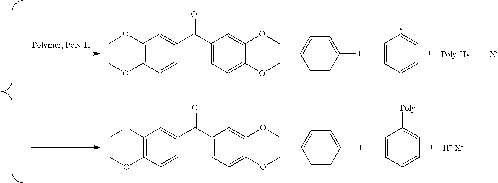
COC1=C(OC)C=CC(C(C2=CC=C(OC)C(OC)=C2)=O)=C1.C1=CC(I)=CC=[C+]1.C1=CC=CC=C1.[X-].COC1=C(OC)C=CC(C(C2=CC=C(OC)C(OC)=C2)=O)=C1.C1=CC(I)=CC=[C+]1.C1=CC=CC=C1[Poly].[H+ X-]
